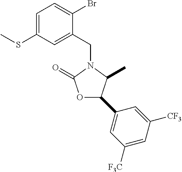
C1=C(SC)C=C(CN2C(=O)OC(C3=CC([F3C])=CC([CF3])=C3)C2C)C(Br)=C1
